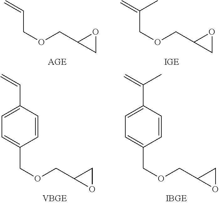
C(=C)COCC1CO1.C(=C)(COCC1CO1)C.C1(COCC2OC2)=CC=C(C=C)C=C1.C1(COCC2OC2)=CC=C(C(=C)C)C=C1
